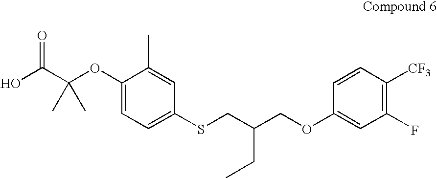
OC(C(OC1=CC=C(SCC(COC2=CC(F)=C([CF3])C=C2)CC)C=C1C)(C)C)=O
